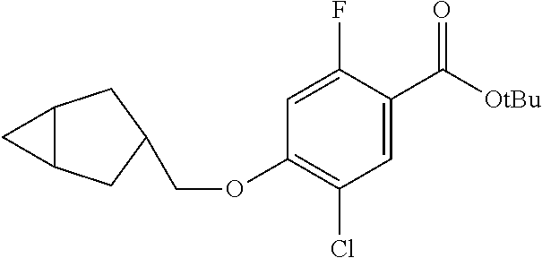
O(C1=C(Cl)C=C(C(=O)[OtBu])C(F)=C1)CC1CC2C(C1)C2
